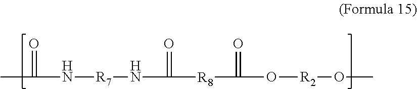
CC(=O)N[R7]NC(=O)[R8]C(=O)O[R2]OC
